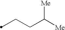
C(CC([Me])[Me])C
